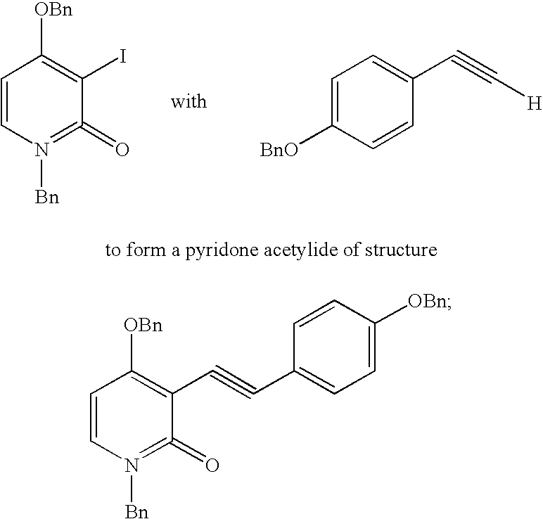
C1=CN([Bn])=C(=O)C(I)=C1[OBn].C1=C([BnO])C=CC(C#C[H])=C1.C1=CN([Bn])=C(=O)C(C#CC2=CC=C([OBn])C=C2)=C1[OBn]
